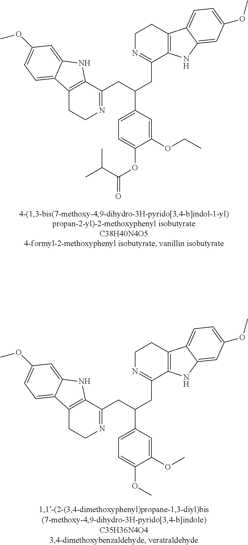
C1=C(OC)C(OC)=CC(C(CC2=NCCC3=C2NC2=CC(OC)=CC=C32)CC2=NCCC3=C2NC2=CC(OC)=CC=C32)=C1.C1=C(OC(=O)C(C)C)C(OCC)=CC(C(CC2=NCCC3=C2NC2=CC(OC)=CC=C32)CC2=NCCC3=C2NC2=CC(OC)=CC=C32)=C1
